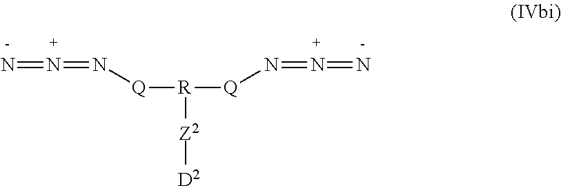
[Q]([R]([Q]N=N=N)[Z2][D2])N=N=N
